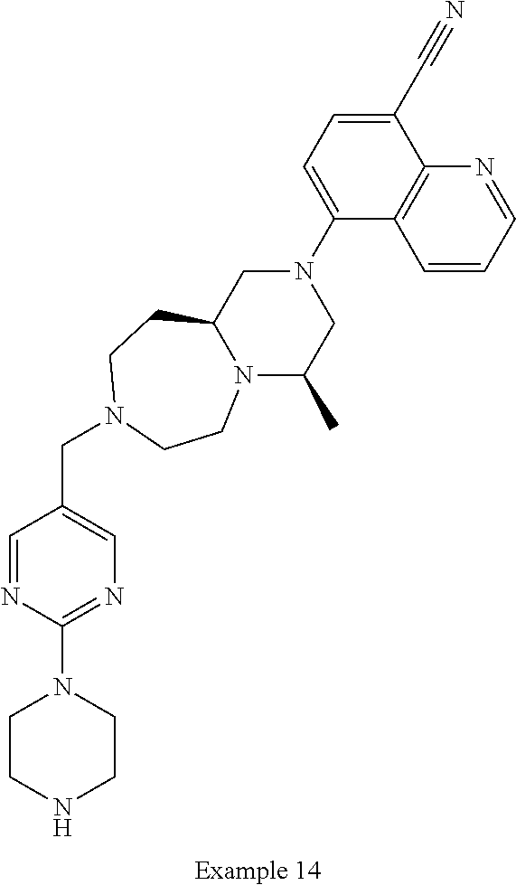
C1CNCCN1C1=NC=C(CN2CCC3N(C(C)CN(C4=CC=C(C#N)C5=C4C=CC=N5)C3)CC2)C=N1
